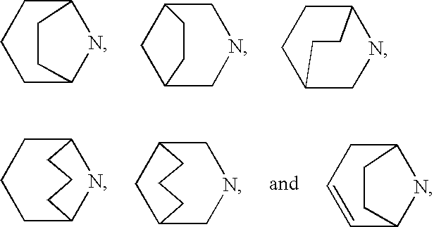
C1C2NC(CC1)CC2.C12CNCC(C1)CC2.C12CNC(CC1)CC2.C1CCC2NC1CCC2.C1NCC2CC1CCC2.C1=CCC2NC1CC2
